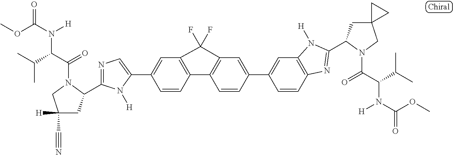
C1=C(C2=CN=C(C3CC([H])(C#N)CN3C(C(C(C)C)N(C(OC)=O)[H])=O)N2[H])C=CC2=C1C(F)(F)C1=C2C=CC(C2=CC3=C(C=C2)N=C(C2CC4(CN2C(C(C(C)C)N(C(OC)=O)[H])=O)CC4)N3[H])=C1
